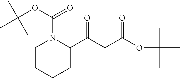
C1(C(CC(OC(C)(C)C)=O)=O)N(C(OC(C)(C)C)=O)CCCC1
